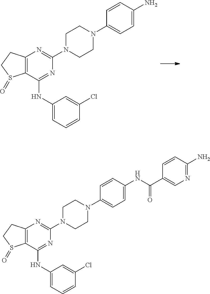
C12=C(C(NC3=CC=CC(Cl)=C3)=NC(N3CCN(C4=CC=C(N)C=C4)CC3)=N1)S(=O)CC2.C12=C(C(NC3=CC=CC(Cl)=C3)=NC(N3CCN(C4=CC=C(NC(C5=CN=C(N)C=C5)=O)C=C4)CC3)=N1)S(=O)CC2
